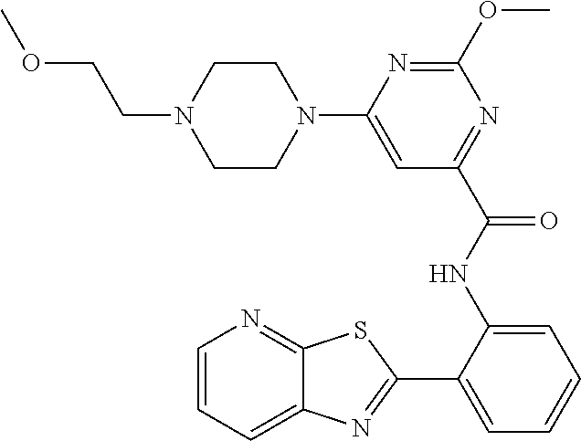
C1=CC=C2C(=N1)SC(C1=CC=CC=C1NC(C1=NC(OC)=NC(N3CCN(CCOC)CC3)=C1)=O)=N2
